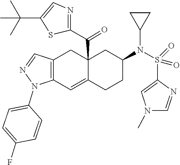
N1(C)C=NC(S(N(C2CC3(C(C4=NC=C(C(C)(C)C)S4)=O)C(=CC4=C(C=NN4C4=CC=C(F)C=C4)C3)CC2)C2CC2)(=O)=O)=C1
